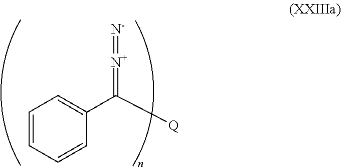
C1=CC=CC(C([Q])=[N+]=[N-])=C1
